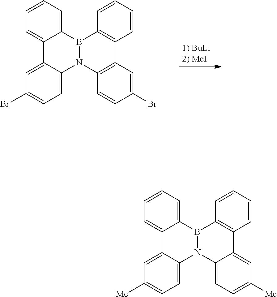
[1) BuLi2) MeI].C1=C2C(=CC=C1Br)N1C3=C(C=C(Br)C=C3)C3=C(B1C1=CC=CC=C21)C=CC=C3.C1=C2C(=CC=C1[Me])N1C3=CC=C([Me])C=C3C3=C(B1C1=CC=CC=C21)C=CC=C3
